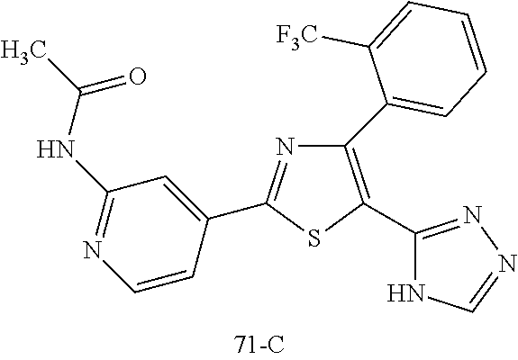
C1(C2=CC=CC=C2[F3C])=C(C2=NN=CN2)SC(C2=CC(NC(C)=O)=NC=C2)=N1
